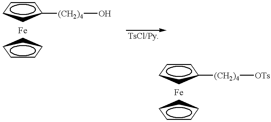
C1CCC([(CH2)4]O)C1.[Fe].C1CCCC1.C1CCC([(CH2)4][OTs])C1.[Fe].C1CCCC1
